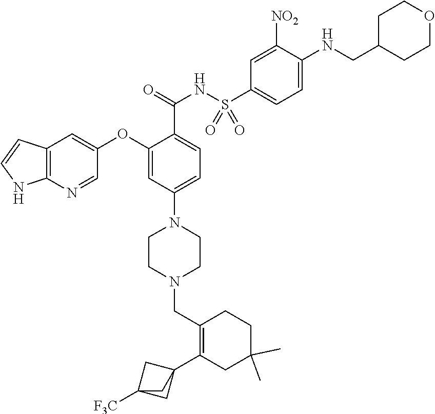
C1=NC2=C(C=C1OC1=CC(N3CCN(CC4=C(C56CC([F3C])(C5)C6)CC(C)(C)CC4)CC3)=CC=C1C(NS(C1=CC=C(NCC3CCOCC3)C([NO2])=C1)(=O)=O)=O)C=CN2
